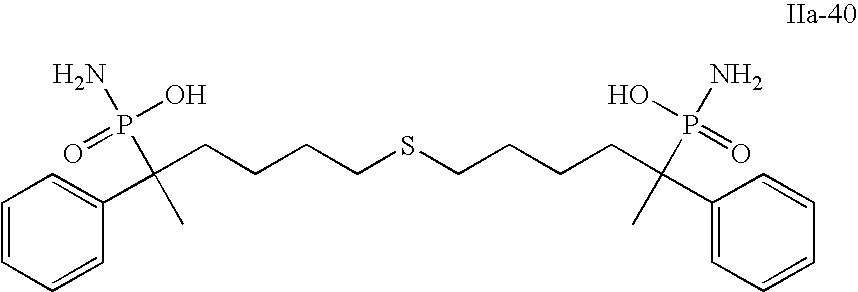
C(CCCSCCCCC(C1=CC=CC=C1)(P(N)(O)=O)C)C(C1=CC=CC=C1)(P(N)(O)=O)C
